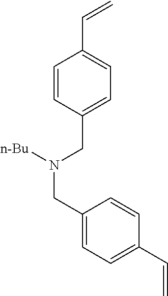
C1=CC(CN(CC2=CC=C(C=C)C=C2)[n-Bu])=CC=C1C=C
